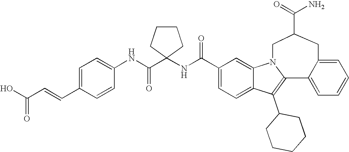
C1(C(NC2(C(NC3=CC=C(C=CC(O)=O)C=C3)=O)CCCC2)=O)=CC=C2C(=C1)N1CC(C(=O)N)CC3=CC=CC=C3C1=C2C1CCCCC1
